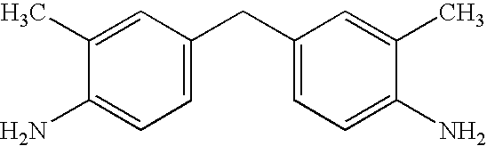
C1(C)=CC(CC2=CC=C(N)C(C)=C2)=CC=C1N
